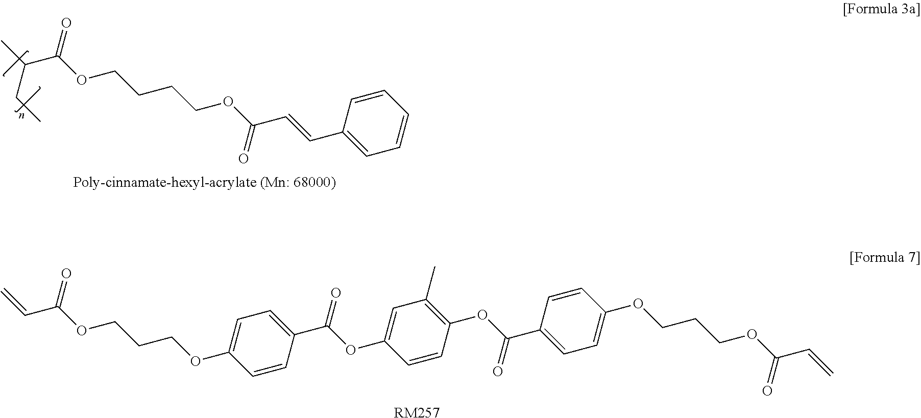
CC(CC)C(OCCCCOC(C=CC1=CC=CC=C1)=O)=O.C=CC(OCCCOC1=CC=C(C(OC2=CC(C)=C(OC(C3=CC=C(OCCCOC(C=C)=O)C=C3)=O)C=C2)=O)C=C1)=O.[RM257]
